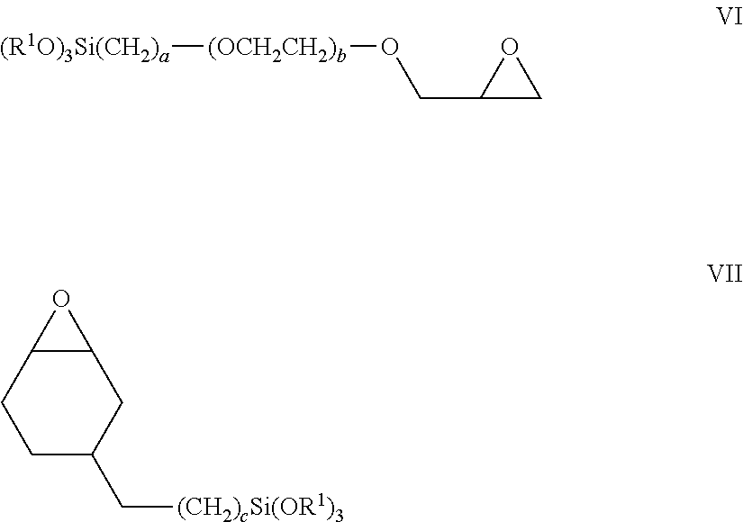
C12C(CCC(C[(CH2)cSi(OR1)3])C1)O2.C(C1CO1)O[(OCH2CH2)b][(R1O)3Si(CH2)a]
